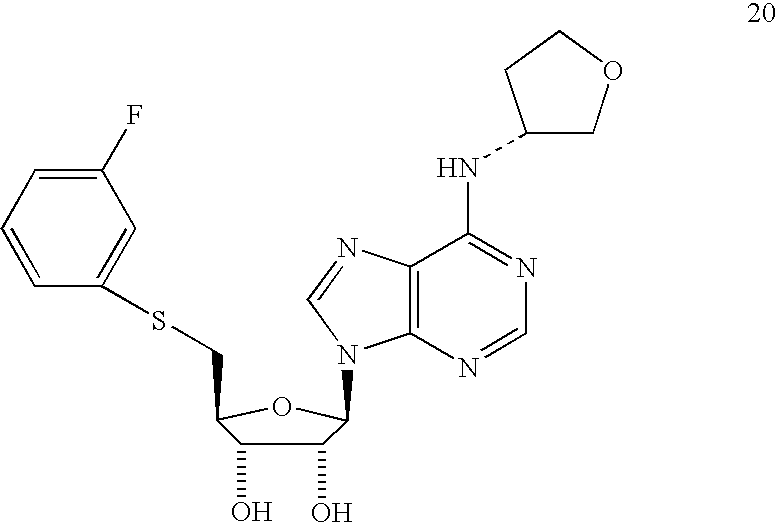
C1(O)C(O)C(CSC2=CC(F)=CC=C2)OC1N1C2=C(N=C1)C(NC1COCC1)=NC=N2
